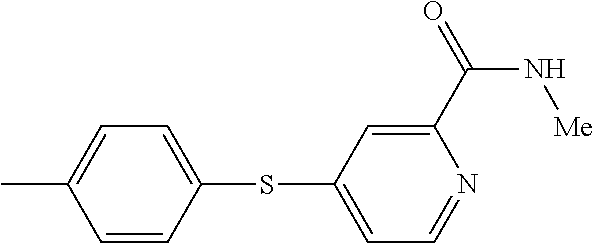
C1=C(C)C=CC(SC2=CC=NC(C(N[Me])=O)=C2)=C1
